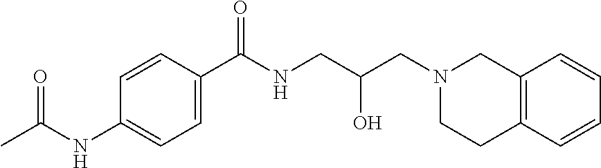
C12=C(C=CC=C1)CCN(CC(CNC(C1=CC=C(NC(=O)C)C=C1)=O)O)C2
